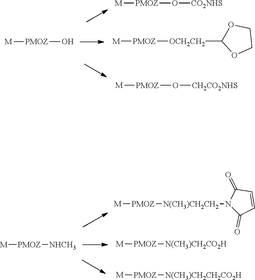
O1C([OCH2CH2][PMOZ][M])OCC1.[M][PMOZ]O[CO2NHS].[M][PMOZ]O[CH2CO2NHS].[M][PMOZ]O.[M][PMOZ][NHCH3].[M][PMOZ][N(CH3)CH2CH2]N1C(=O)C=CC1=O.[M][PMOZ][N(CH3)CH2CO2H].[M][PMOZ][N(CH3)CH2CH2CO2H]
